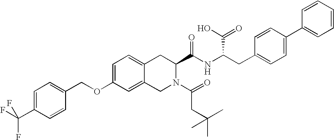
C1=C(C(F)(F)F)C=CC(COC2=CC=C3C(=C2)CN(C(=O)CC(C)(C)C)C(C(NC(CC2=CC=C(C4=CC=CC=C4)C=C2)C(O)=O)=O)C3)=C1
